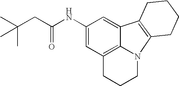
C12=CC(NC(CC(C)(C)C)=O)=CC3=C1N(CCC3)C1=C2CCCC1
